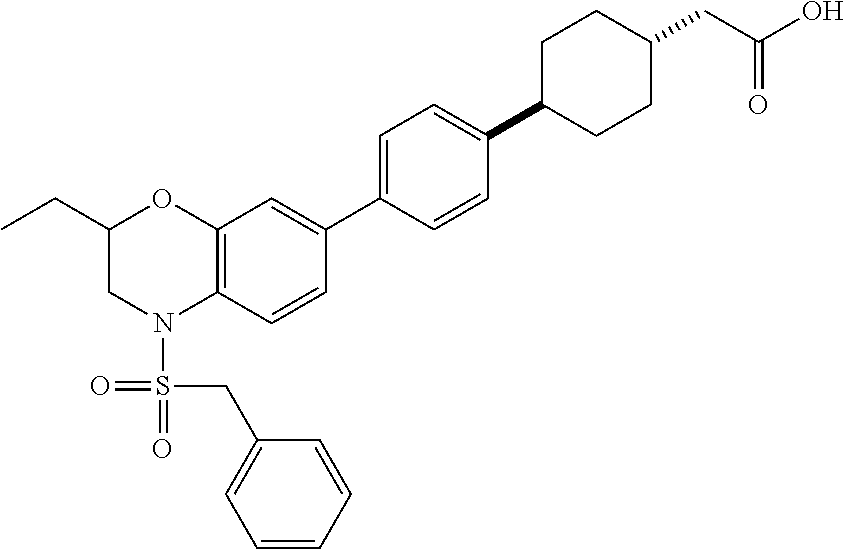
C12=C(C=CC(C3=CC=C(C4CCC(CC(O)=O)CC4)C=C3)=C1)N(S(=O)(CC1=CC=CC=C1)=O)CC(CC)O2
